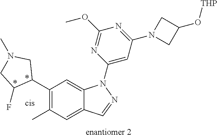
C1(C2CN(C)CC2F)=C(C)C=C2C(=C1)N(C1=CC(N3CC(O[THP])C3)=NC(OC)=N1)N=C2.[enantiomer 2]
